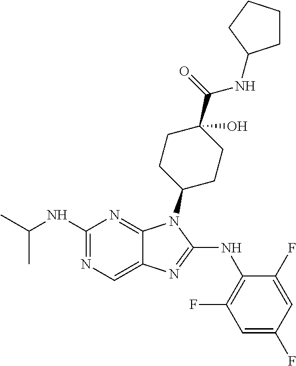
N1=C(NC(C)C)N=C2C(=C1)N=C(NC1=C(F)C=C(F)C=C1F)N2C1CCC(C(=O)NC2CCCC2)(O)CC1
